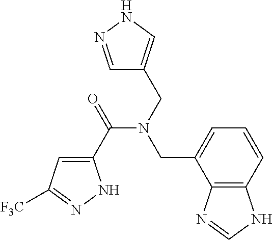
C1(C(=O)N(CC2=CNN=C2)CC2=CC=CC3=C2N=CN3)=CC([F3C])=NN1
